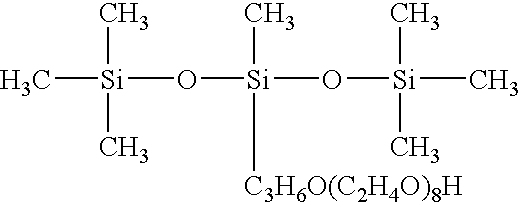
[Si](C)(C)(C)O[Si]([C3H6O(C2H4O)8H])(C)O[Si](C)(C)C
